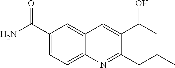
C1=C(C(N)=O)C=C2C(=C1)N=C1C(=C2)C(O)CC(C)C1
